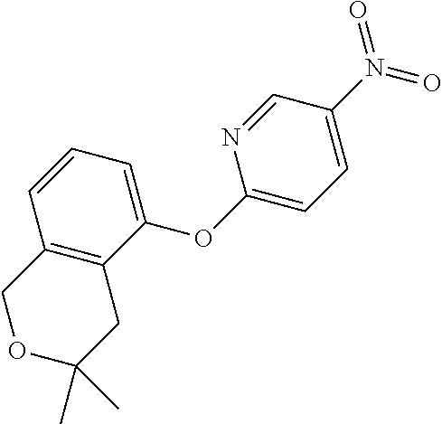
C12=C(C(OC3=CC=C(N(=O)=O)C=N3)=CC=C1)CC(C)(C)OC2
